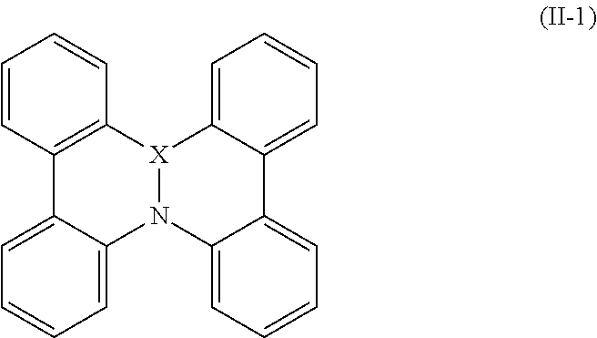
C1=CC2=C(C=C1)[X]1N(C3=CC=CC=C23)C2=CC=CC=C2C2=CC=CC=C12
